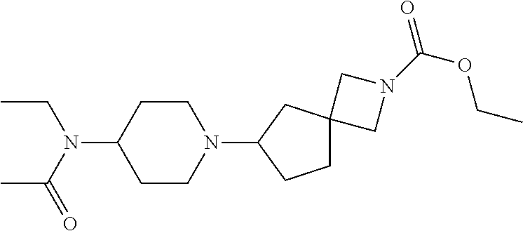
C1CC(N(C(C)=O)CC)CCN1C1CC2(CC1)CN(C(=O)OCC)C2
